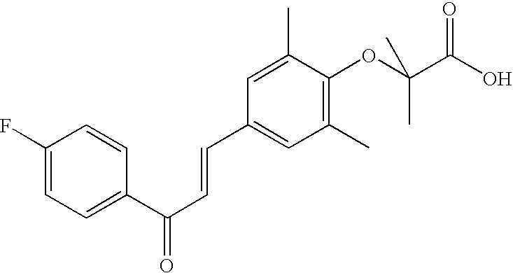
C1(C(C=CC2=CC(C)=C(OC(C(O)=O)(C)C)C(C)=C2)=O)=CC=C(F)C=C1
